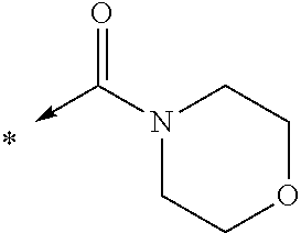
N1(C(->C)=O)CCOCC1
